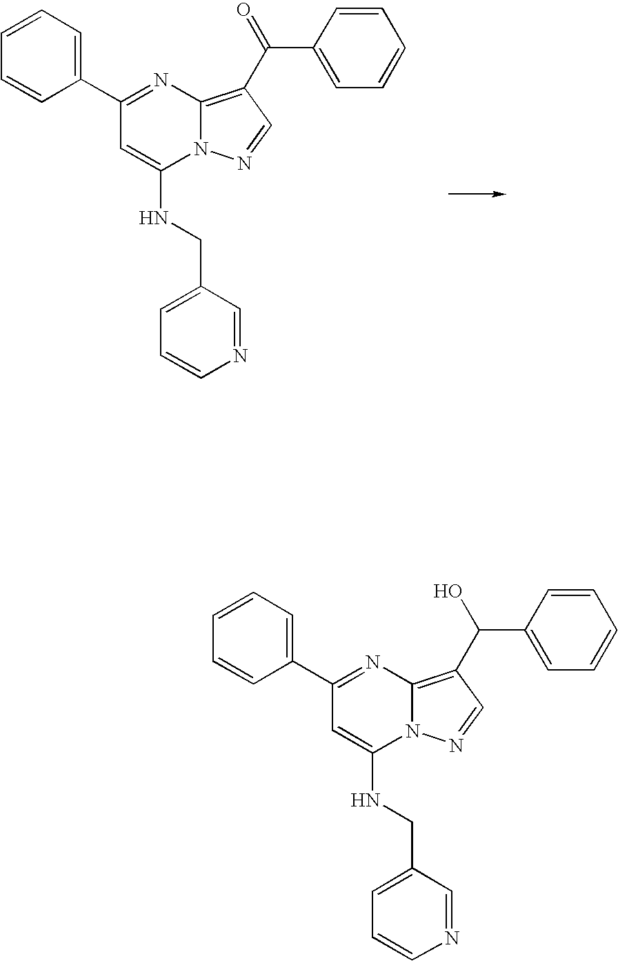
C1(C2=CC=CC=C2)=NC2=C(C(C3=CC=CC=C3)O)C=NN2C(NCC2=CC=CN=C2)=C1.C1(C2=CC=CC=C2)=NC2=C(C(C3=CC=CC=C3)=O)C=NN2C(NCC2=CC=CN=C2)=C1
